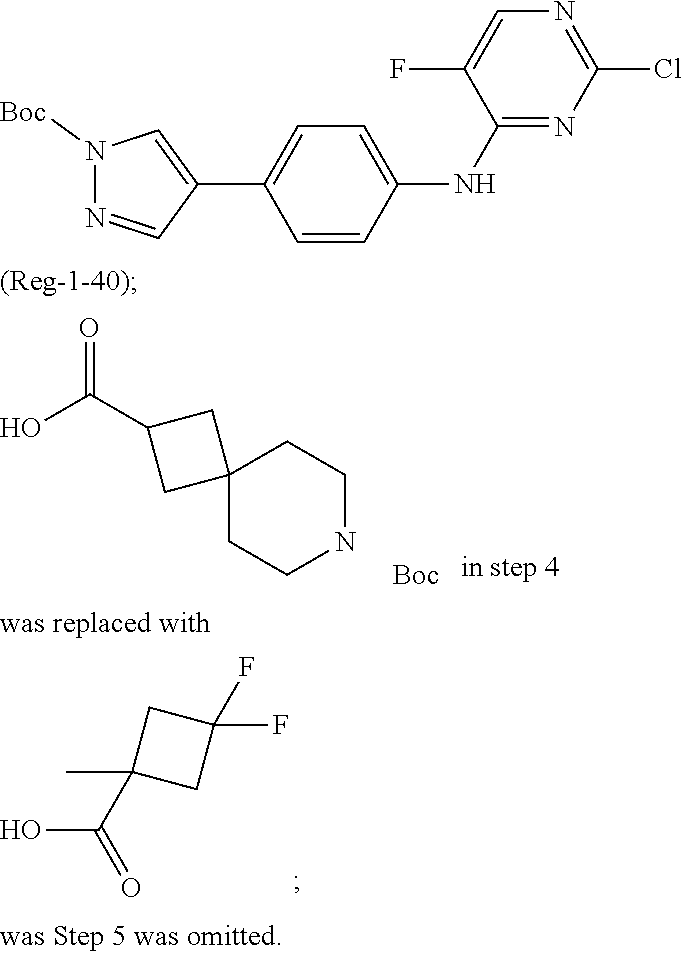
OC(=O)C1CC2(CCNCC2)C1.[Boc].C1=CC(NC2=NC(Cl)=NC=C2F)=CC=C1C1=CN([Boc])N=C1.C1(C(=O)O)(C)CC(F)(F)C1
